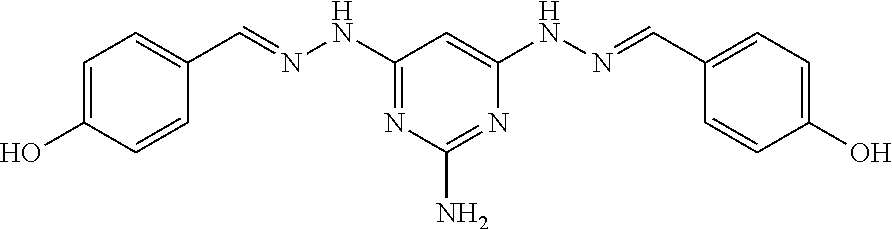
C1=CC(O)=CC=C1C=NNC1=NC(N)=NC(NN=CC2=CC=C(O)C=C2)=C1
